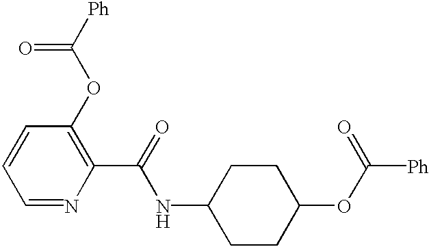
C1=CC=NC(C(=O)NC2CCC(OC([Ph])=O)CC2)=C1OC([Ph])=O
